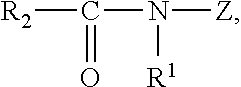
[R2]C(N([R1])[Z])=O
